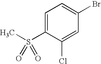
C1=C(S(C)(=O)=O)C(Cl)=CC(Br)=C1
